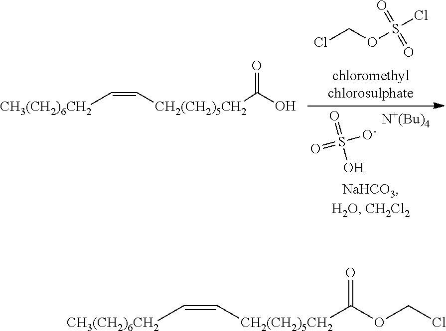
O=S([O-])(=O)O.[N+(Bu)4].ClCOS(Cl)(=O)=O.[CH3(CH2)6CH2]C=C[CH2(CH2)5CH2]C(=O)O.[CH3(CH2)6CH2]C=C[CH2(CH2)5CH2]C(=O)OCCl
